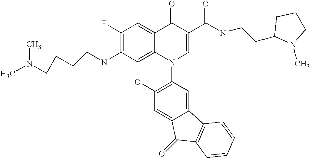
C1(F)=C(NCCCCN(C)C)C2=C3C(=C1)C(=O)C(C(NCCC1N(C)CCC1)=O)=CN3C1=C(O2)C=C2C(=C1)C1=C(C2=O)C=CC=C1
